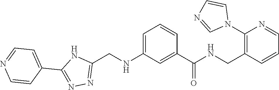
C1(C2=NN=C(CNC3=CC=CC(C(=O)NCC4=C(N5C=CN=C5)N=CC=C4)=C3)N2)=CC=NC=C1
